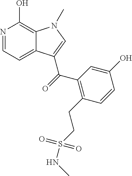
N1=CC=C2C(=C1O)N(C)C=C2C(=O)C1=C(CCS(NC)(=O)=O)C=CC(O)=C1
